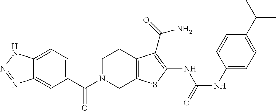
C1=C2C(=CC(C(N3CC4=C(CC3)C(C(=O)N)=C(NC(NC3=CC=C(C(C)C)C=C3)=O)S4)=O)=C1)N=NN2
